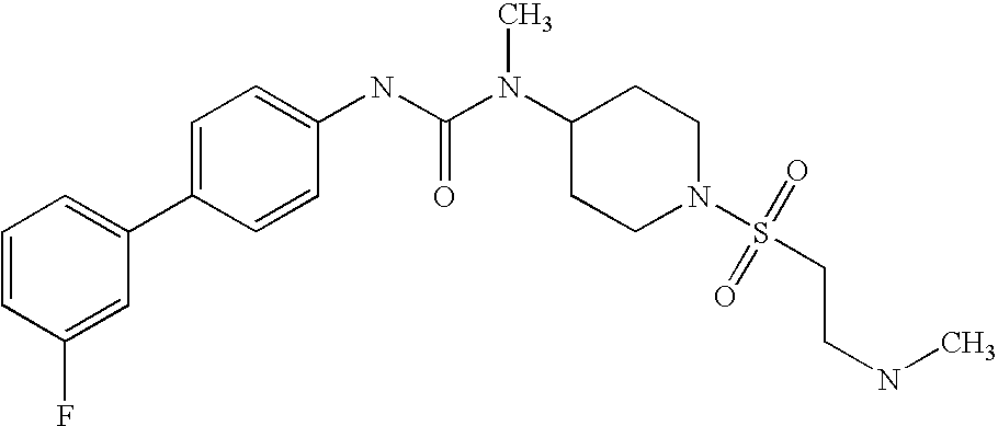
C1=CC(F)=CC(C2=CC=C(NC(N(C3CCN(S(=O)(=O)CCNC)CC3)C)=O)C=C2)=C1
